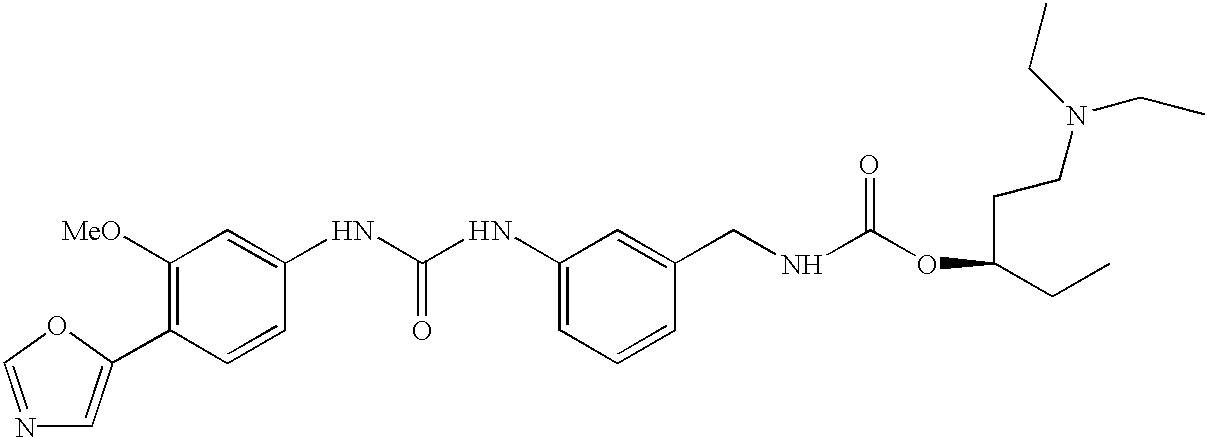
C1=C(C2=C([MeO])C=C(NC(NC3=CC=CC(CNC(=O)OC(CCN(CC)CC)CC)=C3)=O)C=C2)OC=N1
